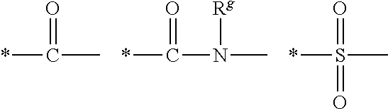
*C(C)=O.*C(N([Rg])C)=O.*S(C)(=O)=O
